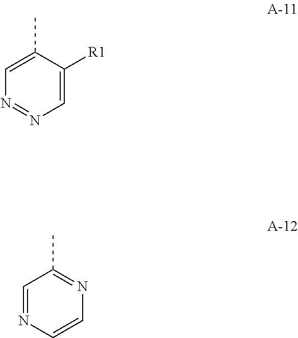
C1=C(C)C([R1])=CN=N1.C1=NC=CN=C1C
